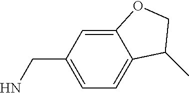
C1=C(CN)C=C2C(=C1)C(C)CO2
